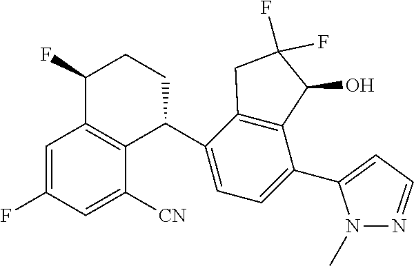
C1=C(F)C=C([CN])C2=C1C(F)CCC2C1=CC=C(C2=CC=NN2C)C2=C1CC(F)(F)C2O
